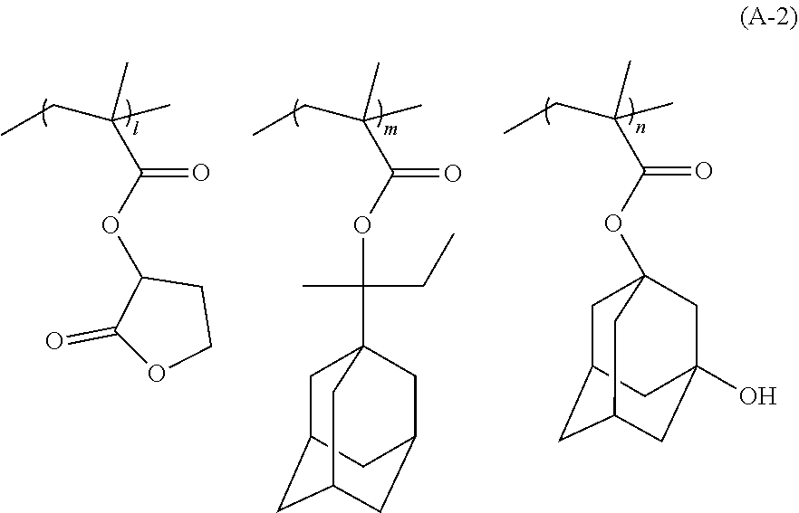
C1(=O)OCCC1OC(C(C)(C)CC)=O.O(C(C(C)(C)CC)=O)C(CC)(C)C12CC3CC(CC(C1)C3)C2.O(C(C(C)(C)CC)=O)C12CC3CC(CC(O)(C1)C3)C2
